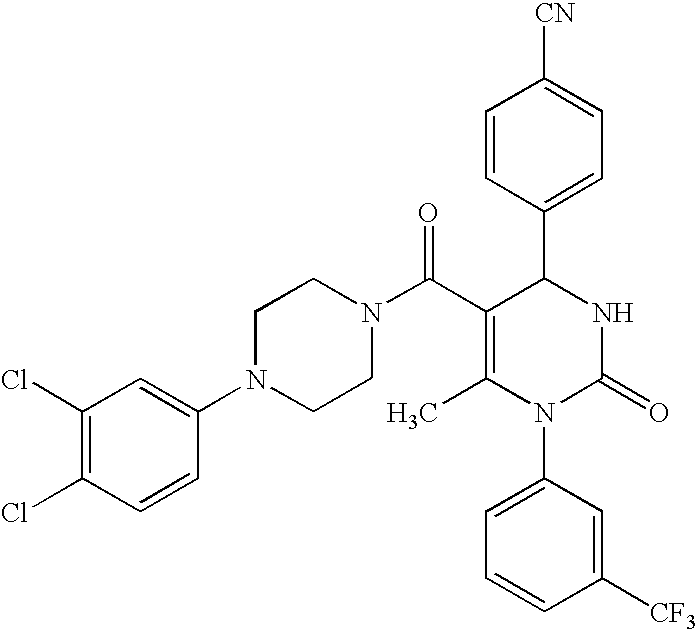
C1=CC(C2C(C(=O)N3CCN(C4=CC(Cl)=C(Cl)C=C4)CC3)=C(C)N(C3=CC=CC([CF3])=C3)C(=O)N2)=CC=C1[CN]
